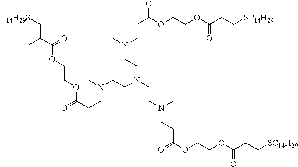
CN(CCC(=O)OCCOC(C(C[SC14H29])C)=O)CCN(CCN(CCC(OCCOC(C(C[SC14H29])C)=O)=O)C)CCN(C)CCC(OCCOC(C(C[C14H29S])C)=O)=O
